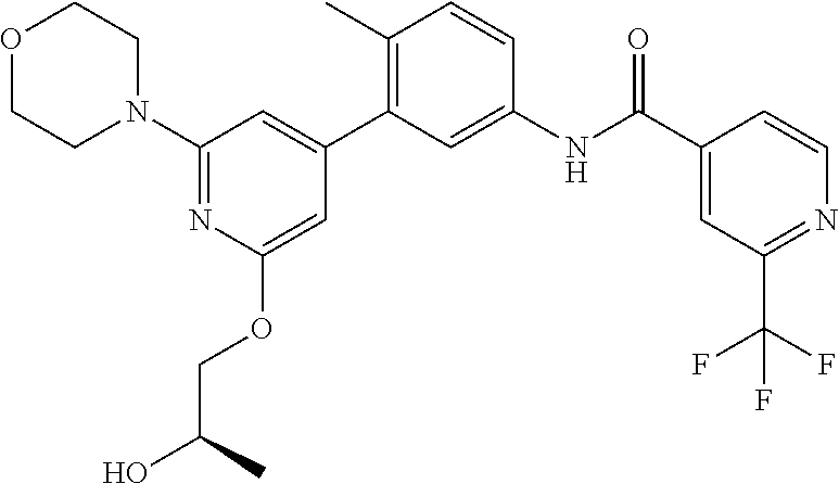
O1CCN(C2=NC(OCC(O)C)=CC(C3=C(C)C=CC(NC(C4=CC(C(F)(F)F)=NC=C4)=O)=C3)=C2)CC1
